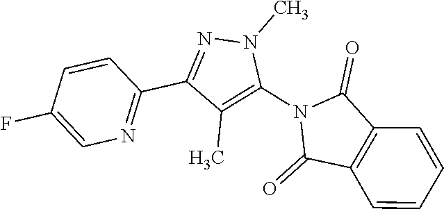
N1=C(C2=NN(C)C(N3C(=O)C4=C(C3=O)C=CC=C4)=C2C)C=CC(F)=C1
